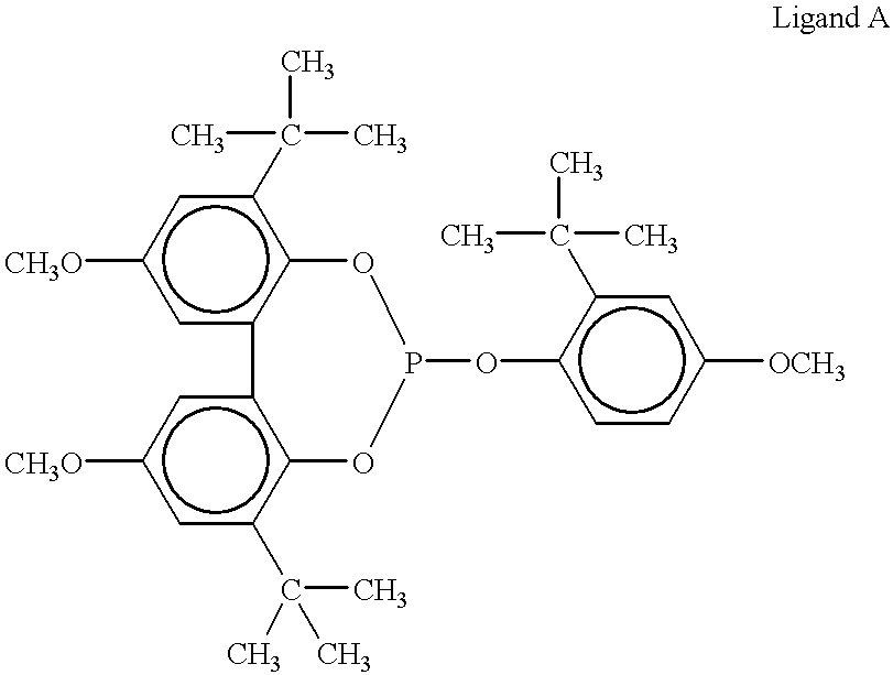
c1c2c(c(C(C)(C)C)cc1[CH3O])OP(Oc1ccc([OCH3])cc1C(C)(C)C)Oc1c(C(C)(C)C)cc([CH3O])cc1-2
